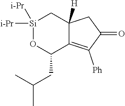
[Si]1([i-Pr])([i-Pr])OC(CC(C)C)C2=C([Ph])C(=O)CC2([H])C1
